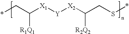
*CC([X1][Y][X2]C(CS*)[R2Q2])[R1Q1]
